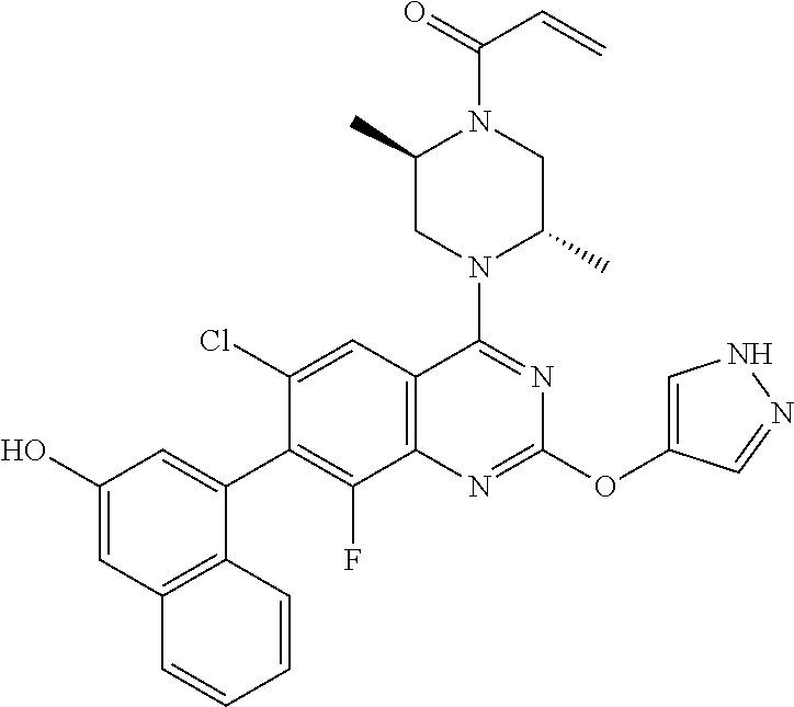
C1(O)=CC2=C(C(C3=C(F)C4=C(C=C3Cl)C(N3C(C)CN(C(=O)C=C)C(C)C3)=NC(OC3=CNN=C3)=N4)=C1)C=CC=C2
